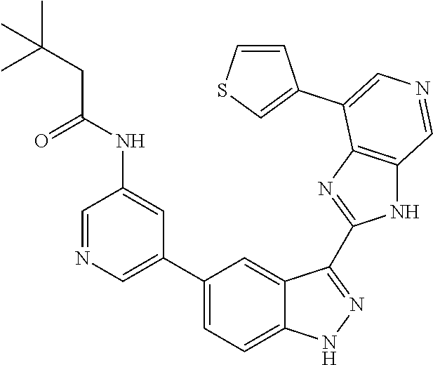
C1(C2=CN=CC(NC(CC(C)(C)C)=O)=C2)=CC=C2C(=C1)C(C1=NC3=C(N1)C=NC=C3C1=CSC=C1)=NN2
